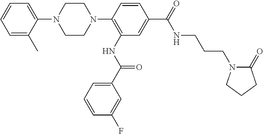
C1=CC=C(C)C(N2CCN(C3=C(NC(=O)C4=CC=CC(F)=C4)C=C(C(NCCCN4C(=O)CCC4)=O)C=C3)CC2)=C1
